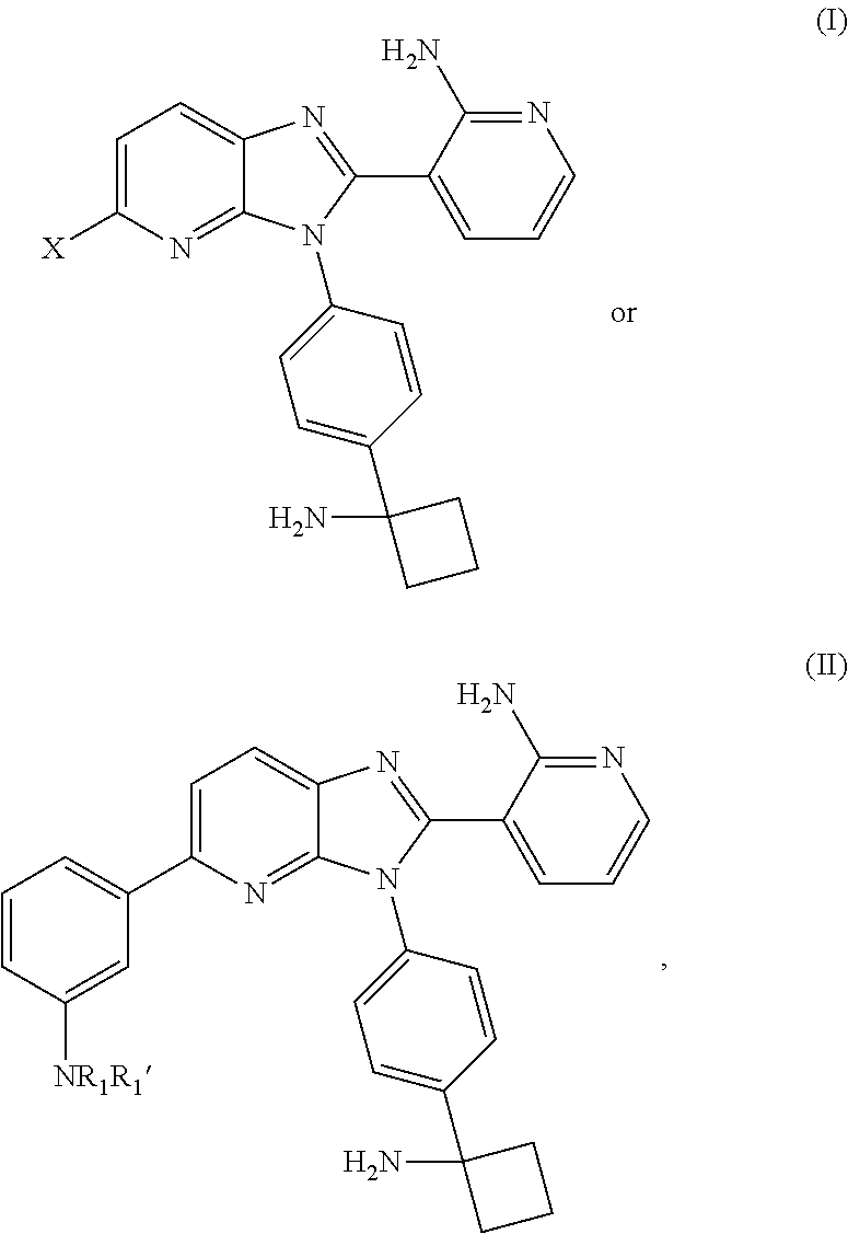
C1=C([X])N=C2C(=C1)N=C(C1=CC=CN=C1N)N2C1=CC=C(C2(N)CCC2)C=C1.C1=C(C2=CC=CC([NR1R1])=C2)N=C2C(=C1)N=C(C1=CC=CN=C1N)N2C1=CC=C(C2(N)CCC2)C=C1
